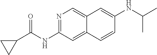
N(C1=CC2=CN=C(NC(=O)C3CC3)C=C2C=C1)C(C)C
